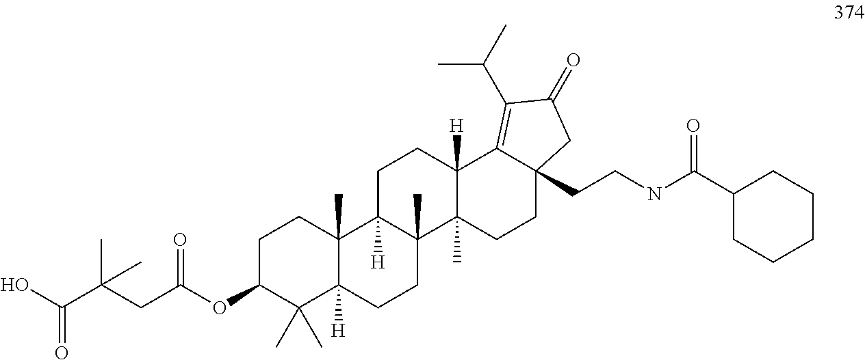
C1CC2(C)C([H])(C(C)(C)C1OC(CC(C(O)=O)(C)C)=O)CCC1(C)C2([H])CCC2([H])C1(C)CCC1(CCNC(C3CCCCC3)=O)C2=C(C(C)C)C(=O)C1
